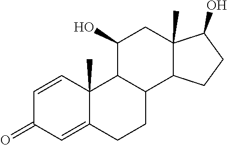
C1=CC2(C)C(=CC1=O)CCC1C2C(O)CC2(C)C1CCC2O
